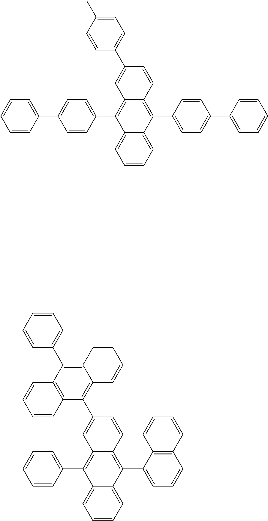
C1=CC=C2C(=C1)C(C1=CC=C(C3=CC=CC=C3)C=C1)=C1C(=C2C2=CC=C(C3=CC=CC=C3)C=C2)C=CC(C2=CC=C(C)C=C2)=C1.C1=CC=C2C(=C1)C(C1=CC=CC=C1)=C1C(=C2C2=CC=CC3=C2C=CC=C3)C=CC(C2=C3C(=C(C4=CC=CC=C4)C4=C2C=CC=C4)C=CC=C3)=C1
